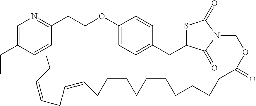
C(OC1=CC=C(CC2SC(=O)N(COC(CCCCC=CCC=CCC=CCC=CCC)=O)C2=O)C=C1)CC1=NC=C(CC)C=C1
